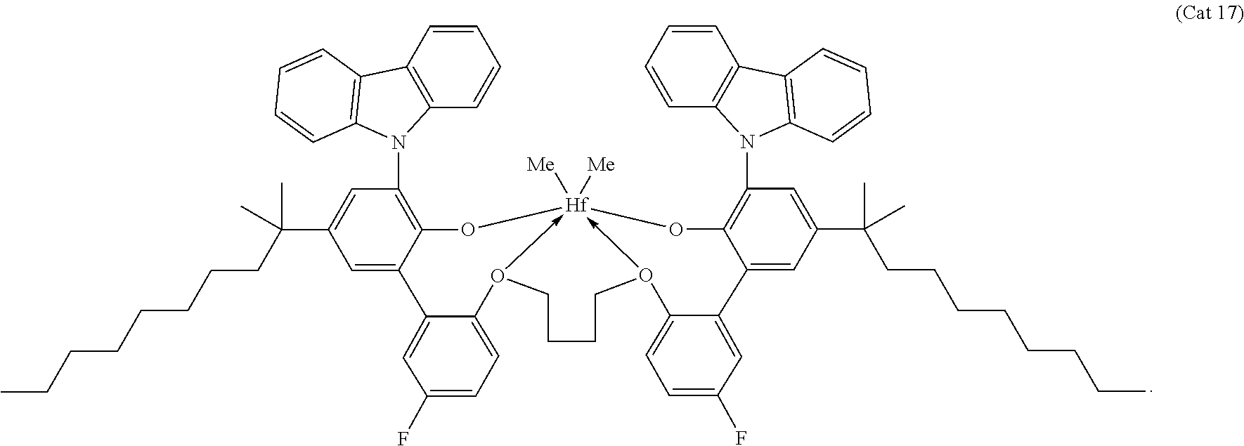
C12=CC(F)=CC=C1O1->[Hf]3([Me])([Me])(-O(C4=CC=C(F)C=C4C4=CC(C(CCCCCCCC)(C)C)=CC(N5C6=C(C=CC=C6)C6=C5C=CC=C6)=C4O3)CCCC1)OC1=C(N3C4=C(C=CC=C4)C4=C3C=CC=C4)C=C(C(CCCCCCCC)(C)C)C=C21
